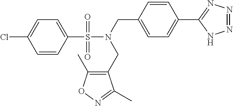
C1=CC(S(N(CC2=CC=C(C3=NN=NN3)C=C2)CC2=C(C)ON=C2C)(=O)=O)=CC=C1Cl
